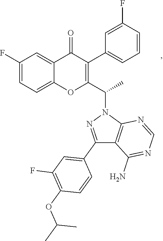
C1(F)=CC=C2C(=C1)C(=O)C(C1=CC=CC(F)=C1)=C(C(N1N=C(C3=CC(F)=C(OC(C)C)C=C3)C3=C1N=CN=C3N)C)O2
